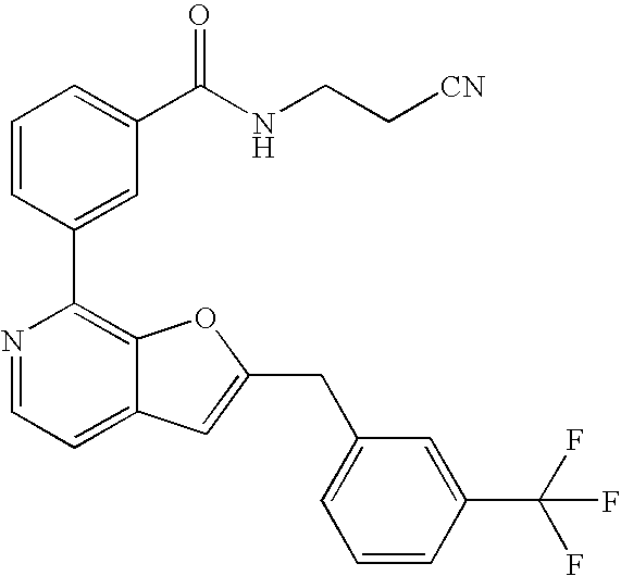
C1=CC(C2=C3C(=CC=N2)C=C(CC2=CC=CC(C(F)(F)F)=C2)O3)=CC(C(NCC[CN])=O)=C1
